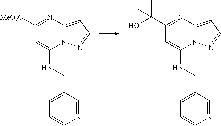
[MeO2C]C1=NC2=CC=NN2C(NCC2=CC=CN=C2)=C1.C(C1=NC2=CC=NN2C(NCC2=CC=CN=C2)=C1)(O)(C)C
